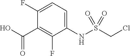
C1(F)=CC=C(NS(CCl)(=O)=O)C(F)=C1C(O)=O
